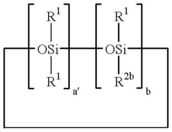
[OSi]1([R1])([R1])CCCC[OSi]1([R1])[R2b]
